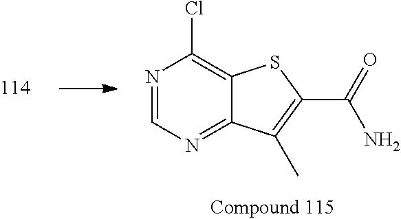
C12=NC=NC(Cl)=C1SC(C(=O)N)=C2C
